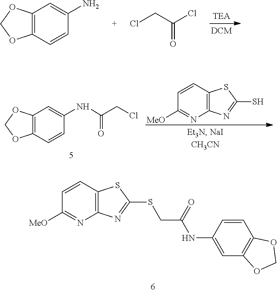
C1=CC2=C(N=C1[MeO])N=C(SCC(NC1=CC3=C(C=C1)OCO3)=O)S2.C12=C(C=CC(N)=C1)OCO2.ClCC(Cl)=O.C12=C(C=CC(NC(CCl)=O)=C1)OCO2.C1=CC2=C(N=C1[MeO])N=C(S)S2
